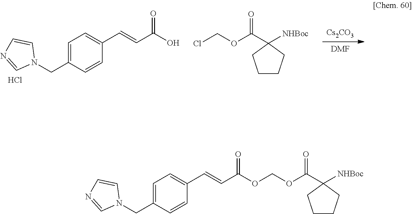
[Cs2CO3].[DMF].N1(CC2=CC=C(C=CC(=O)O)C=C2)C=CN=C1.ClCOC(C1([NHBoc])CCCC1)=O.Cl.N1(CC2=CC=C(C=CC(=O)OCOC(=O)C3([NHBoc])CCCC3)C=C2)C=CN=C1
